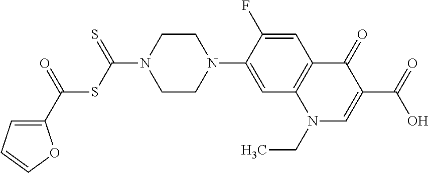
C1(F)=CC2=C(C=C1N1CCN(C(SC(=O)C3=CC=CO3)=S)CC1)N(CC)C=C(C(O)=O)C2=O
